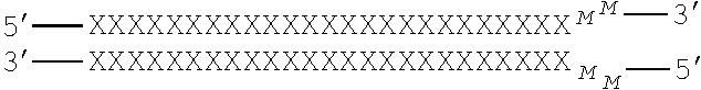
[3][XXXXXXXXXXXXXXXXXXXXXXXXX].[M].[M][5].[M][3].[M].[5][XXXXXXXXXXXXXXXXXXXXXXXXX]
